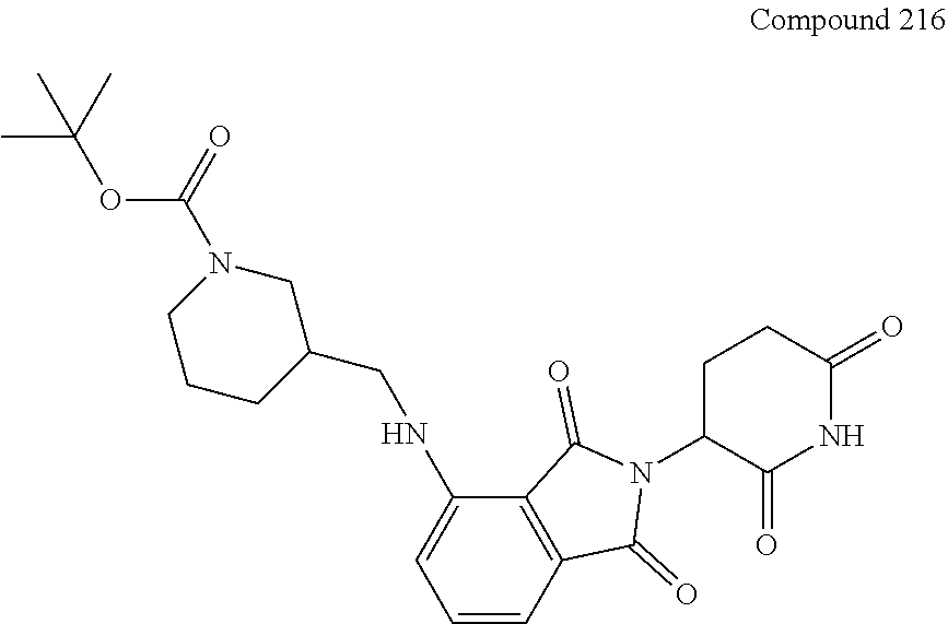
C1=CC2=C(C(NCC3CN(C(OC(C)(C)C)=O)CCC3)=C1)C(=O)N(C1C(=O)NC(=O)CC1)C2=O
